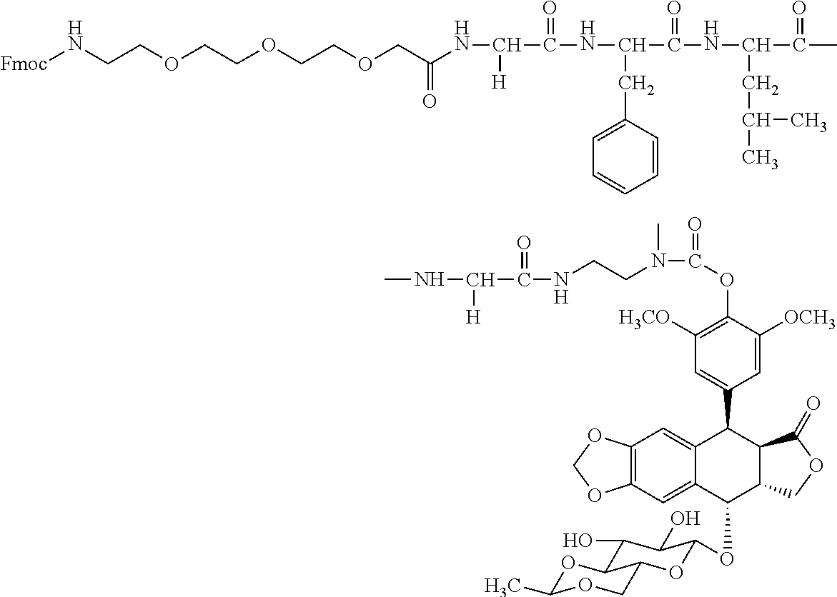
[Fmoc]NCCOCCOCCOCC(NC(C(NC(C(NC(C(C)=O)CC(C)C)=O)CC1=CC=CC=C1)=O)[H])=O.CNC(C(NCCN(C(OC1=C([H3CO])C=C(C2C3=CC4=C(C=C3C(OC3OC5COC(C)OC5C(O)C3O)C3C2C(=O)OC3)OCO4)C=C1[OCH3])=O)C)=O)[H]
